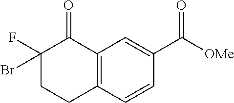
C1(Br)(F)CCC2=C(C1=O)C=C(C([OMe])=O)C=C2
